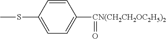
C1(SC)=CC=C([CN(CH2CH2OC2H5)2]=O)C=C1
